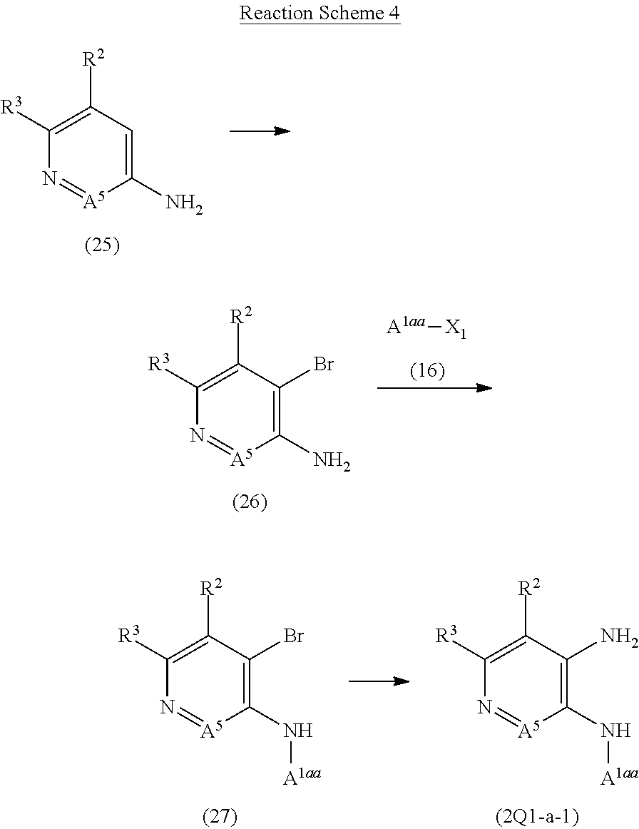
[A5]1=NC([R3])=C([R2])C=C1N.[A5]1=NC([R3])=C([R2])C(Br)=C1N.[A1aa][X1].[A5]1=NC([R3])=C([R2])C(Br)=C1N[A1aa].[A5]1=NC([R3])=C([R2])C(N)=C1N[A1aa]
